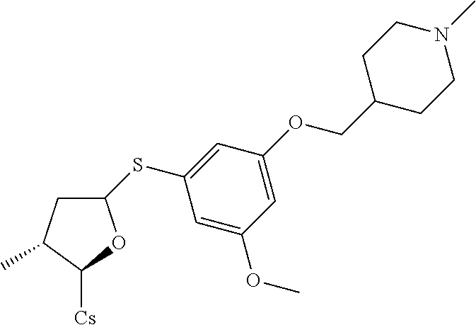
C1C(C)C([Cs])OC1SC1=CC(OCC2CCN(C)CC2)=CC(OC)=C1
